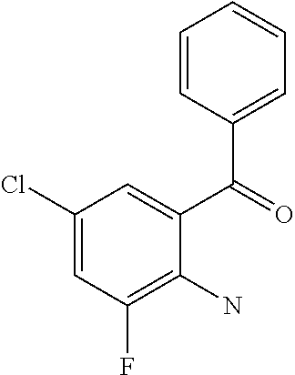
C1(Cl)=CC(F)=C(N)C(C(=O)C2=CC=CC=C2)=C1
